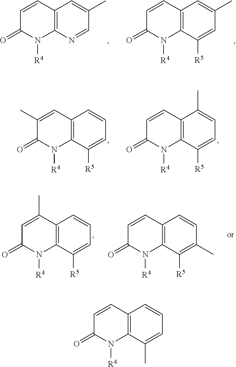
C12=C(N=CC(C)=C1)N([R4])C(=O)C=C2.C12=C(C([R5])=CC(C)=C1)N([R4])C(=O)C=C2.C12=C(C([R5])=CC=C1)N([R4])C(=O)C(C)=C2.C12=C(C([R5])=CC=C1C)N([R4])C(=O)C=C2.C12=C(C([R5])=CC=C1)N([R4])C(=O)C=C2C.C12=C(C([R5])=C(C)C=C1)N([R4])C(=O)C=C2.C12=C(C(C)=CC=C1)N([R4])C(=O)C=C2
